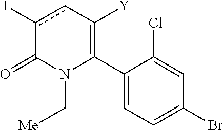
C1(C2=C([Y])cc(I)C(=O)N2C[Me])=CC=C(Br)C=C1Cl
